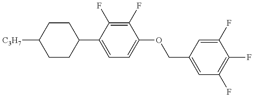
C1CC(C2=CC=C(OCC3=CC(F)=C(F)C(F)=C3)C(F)=C2F)CCC1[C3H7]
